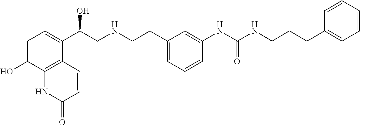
C1=C(O)C2=C(C(C(CNCCC3=CC=CC(NC(NCCCC4=CC=CC=C4)=O)=C3)O)=C1)C=CC(=O)N2
